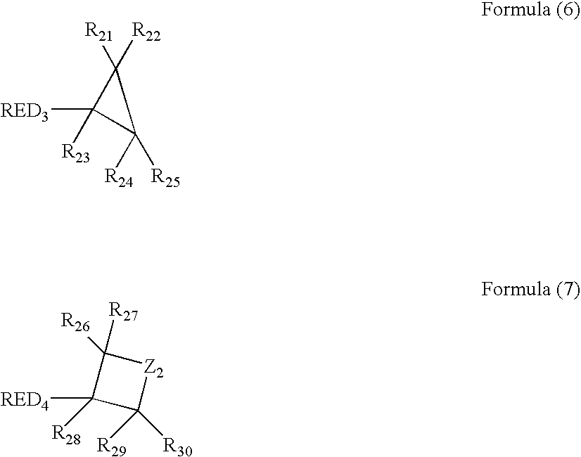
C1([RED3])([R23])C([R24])([R25])C1([R22])[R21].C1([R27])([R26])C([RED4])([R28])C([R29])([R30])[Z2]1
